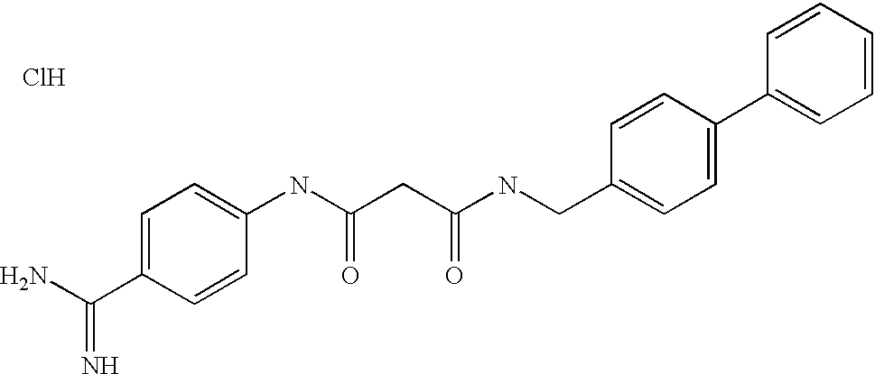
NC(C1=CC=C(NC(CC(NCC2=CC=C(C3=CC=CC=C3)C=C2)=O)=O)C=C1)=N.Cl
